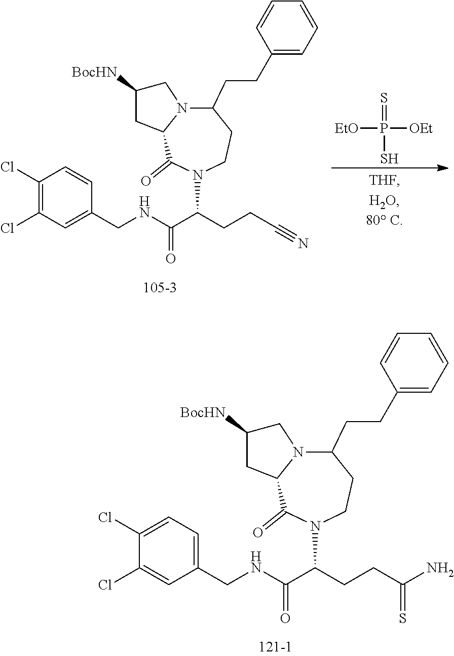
C1(Cl)=CC=C(CNC(C(CCC(N)=S)N2CCC(CCC3=CC=CC=C3)N3C(C2=O)CC([BocHN])C3)=O)C=C1Cl.C1(Cl)=C(Cl)C=C(CNC(C(CCC#N)N2CCC(CCC3=CC=CC=C3)N3C(C2=O)CC([BocHN])C3)=O)C=C1.S=P([EtO])([OEt])S
